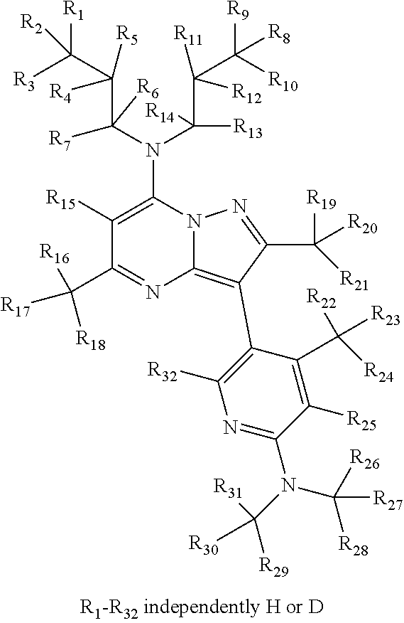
N(C1=C([R15])C(C([R16])([R18])[R17])=NC2=C(C3=C([R32])N=C(N(C([R28])([R26])[R27])C([R30])([R29])[R31])C([R25])=C3C([R23])([R22])[R24])C(C([R21])([R19])[R20])=NN12)(C(C([R5])([R4])C([R1])([R3])[R2])([R6])[R7])C(C([R11])(C([R9])([R10])[R8])[R12])([R13])[R14]
